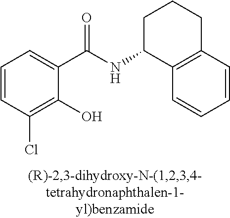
C1(C(NC2C3=C(CCC2)C=CC=C3)=O)=CC=CC(Cl)=C1O
